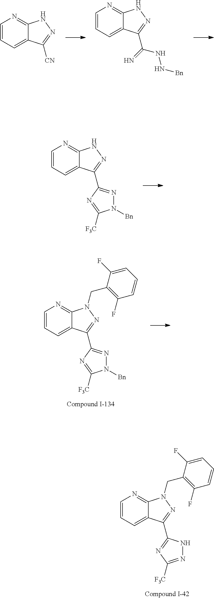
C1=CC=C2C(=N1)N(CC1=C(F)C=CC=C1F)N=C2C1=NC([F3C])=NN1.C1=CC=C2C(=N1)N(CC1=C(F)C=CC=C1F)N=C2C1=NN([Bn])C([F3C])=N1.C1=CC=C2C(=N1)NN=C2C(=N)NN[Bn].C1=CC=C2C(=N1)NN=C2[CN].C1=CC=C2C(=N1)NN=C2C1=NN([Bn])C([F3C])=N1
